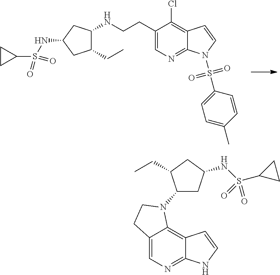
C1(CCNC2C(CC)CC(NS(C3CC3)(=O)=O)C2)=CN=C2C(=C1Cl)C=CN2S(C1=CC=C(C)C=C1)(=O)=O.C12=CN=C3C(=C1N(C1CC(NS(=O)(C4CC4)=O)CC1CC)CC2)C=CN3
